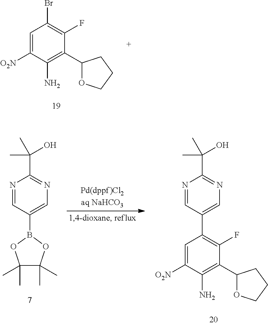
C1=C([O2N])C(N)=C(C2OCCC2)C(F)=C1Br.N1=CC(B2OC(C)(C)C(C)(C)O2)=CN=C1C(C)(C)O.N1=CC(C2=C(F)C(C3OCCC3)=C(N)C([O2N])=C2)=CN=C1C(C)(C)O
